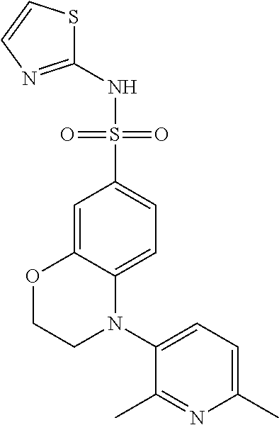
C1(NS(C2=CC=C3C(=C2)OCCN3C2=CC=C(C)N=C2C)(=O)=O)=NC=CS1
